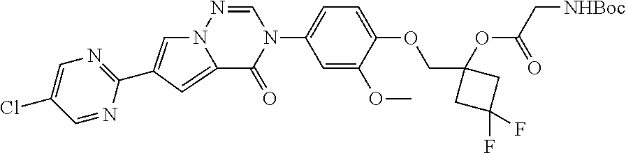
C1=NC(C2=CN3C(=C2)C(=O)N(C2=CC=C(OCC4(OC(C[NHBoc])=O)CC(F)(F)C4)C(OC)=C2)C=N3)=NC=C1Cl
